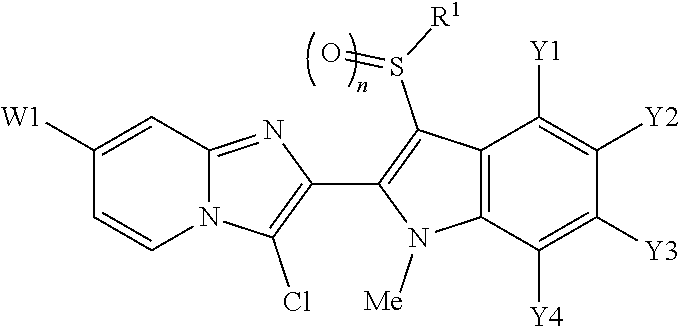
N12C(=NC(C3=C(S([R1])=O)C4=C(N3[Me])C([Y4])=C([Y3])C([Y2])=C4[Y1])=C1Cl)C=C([W1])C=C2
